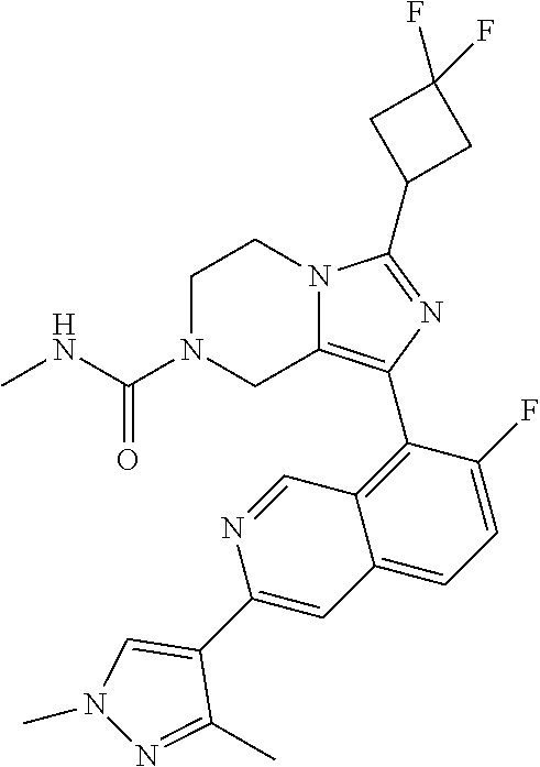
C1N(C(NC)=O)CC2=C(C3=C4C(=CC=C3F)C=C(C3=CN(C)N=C3C)N=C4)N=C(C3CC(F)(F)C3)N2C1
